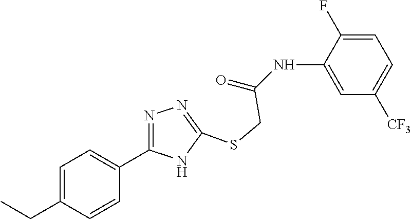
C1=C(NC(=O)CSC2=NN=C(C3=CC=C(CC)C=C3)N2)C(F)=CC=C1[CF3]
